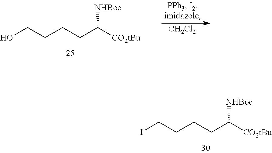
[CH2Cl2].OCCCCC([CO2tBu])[NHBoc].ICCCCC([CO2tBu])[NHBoc]
